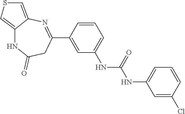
C1=CC(C2=NC3=CSC=C3NC(=O)C2)=CC(NC(NC2=CC=CC(Cl)=C2)=O)=C1
